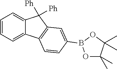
C1=CC=C2C(=C1)C([Ph])([Ph])C1=C2C=CC(B2OC(C)(C)C(C)(C)O2)=C1
